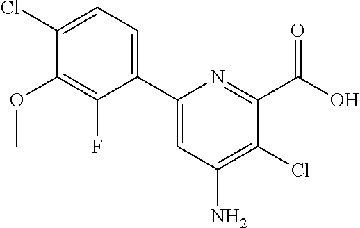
C1=C(Cl)C(OC)=C(F)C(C2=CC(N)=C(Cl)C(C(O)=O)=N2)=C1
